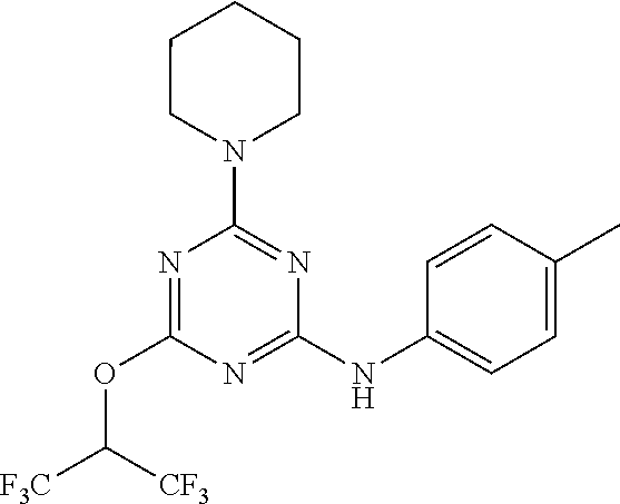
N1=C(NC2=CC=C(C)C=C2)N=C(N2CCCCC2)N=C1OC([F3C])[CF3]
